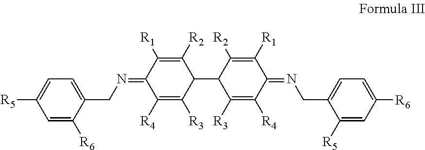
C1([R4])=C([R3])C(C2C([R3])=C([R4])C(=NCC3=CC=C([R6])C=C3[R5])C([R1])=C2[R2])C([R2])=C([R1])C1=NCC1=CC=C([R5])C=C1[R6]
